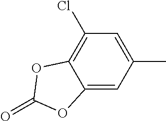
C1(C)=CC(Cl)=C2C(=C1)OC(=O)O2
